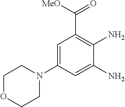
C1=C(N2CCOCC2)C=C(N)C(N)=C1C(=O)[MeO]
